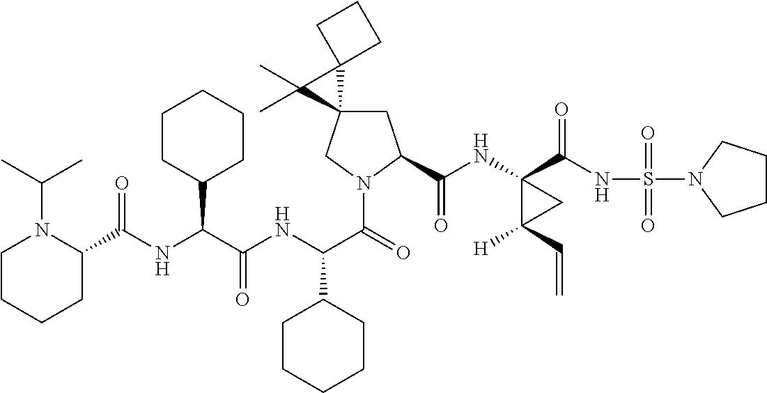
C(C(NC(C(=O)N1CC2(CC1C(=O)NC1(C(=O)NS(=O)(=O)N3CCCC3)C([H])(C=C)C1)C1(C2(C)C)CCC1)C1CCCCC1)=O)(C1CCCCC1)NC(=O)C1N(C(C)C)CCCC1
